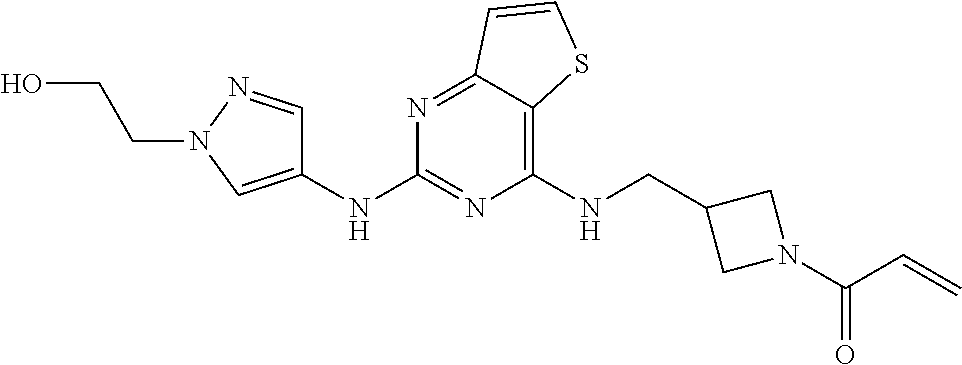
C1(NCC2CN(C(C=C)=O)C2)=C2C(=NC(NC3=CN(CCO)N=C3)=N1)C=CS2
